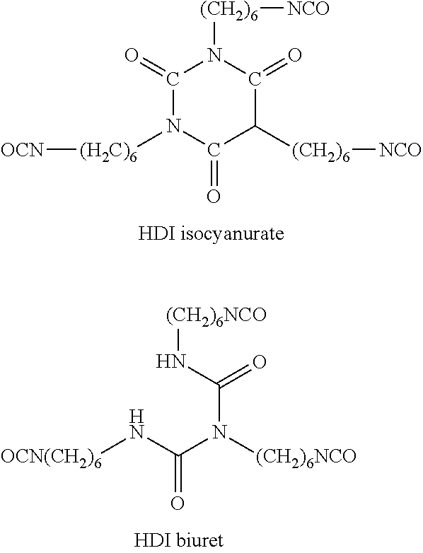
C1(=O)N([(H2C)6][OCN])C(=O)C([(CH2)6][NCO])C(=O)N1[(CH2)6][NCO].N(C(N(C(N[(CH2)6NCO])=O)[(CH2)6NCO])=O)[OCN(CH2)6]
